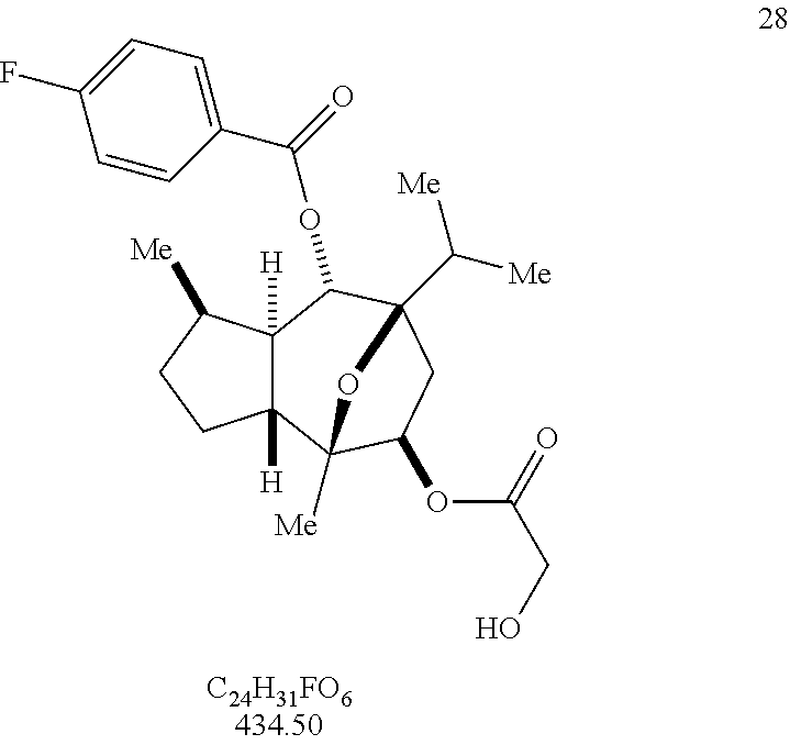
C12([H])C([H])(C3([Me])C(OC(CO)=O)CC(C([Me])[Me])(C1OC(=O)C1=CC=C(F)C=C1)O3)CCC2[Me]
